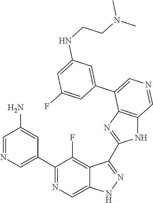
C1(C2=CN=CC(N)=C2)=NC=C2C(=C1F)C(C1=NC3=C(N1)C=NC=C3C1=CC(NCCN(C)C)=CC(F)=C1)=NN2
